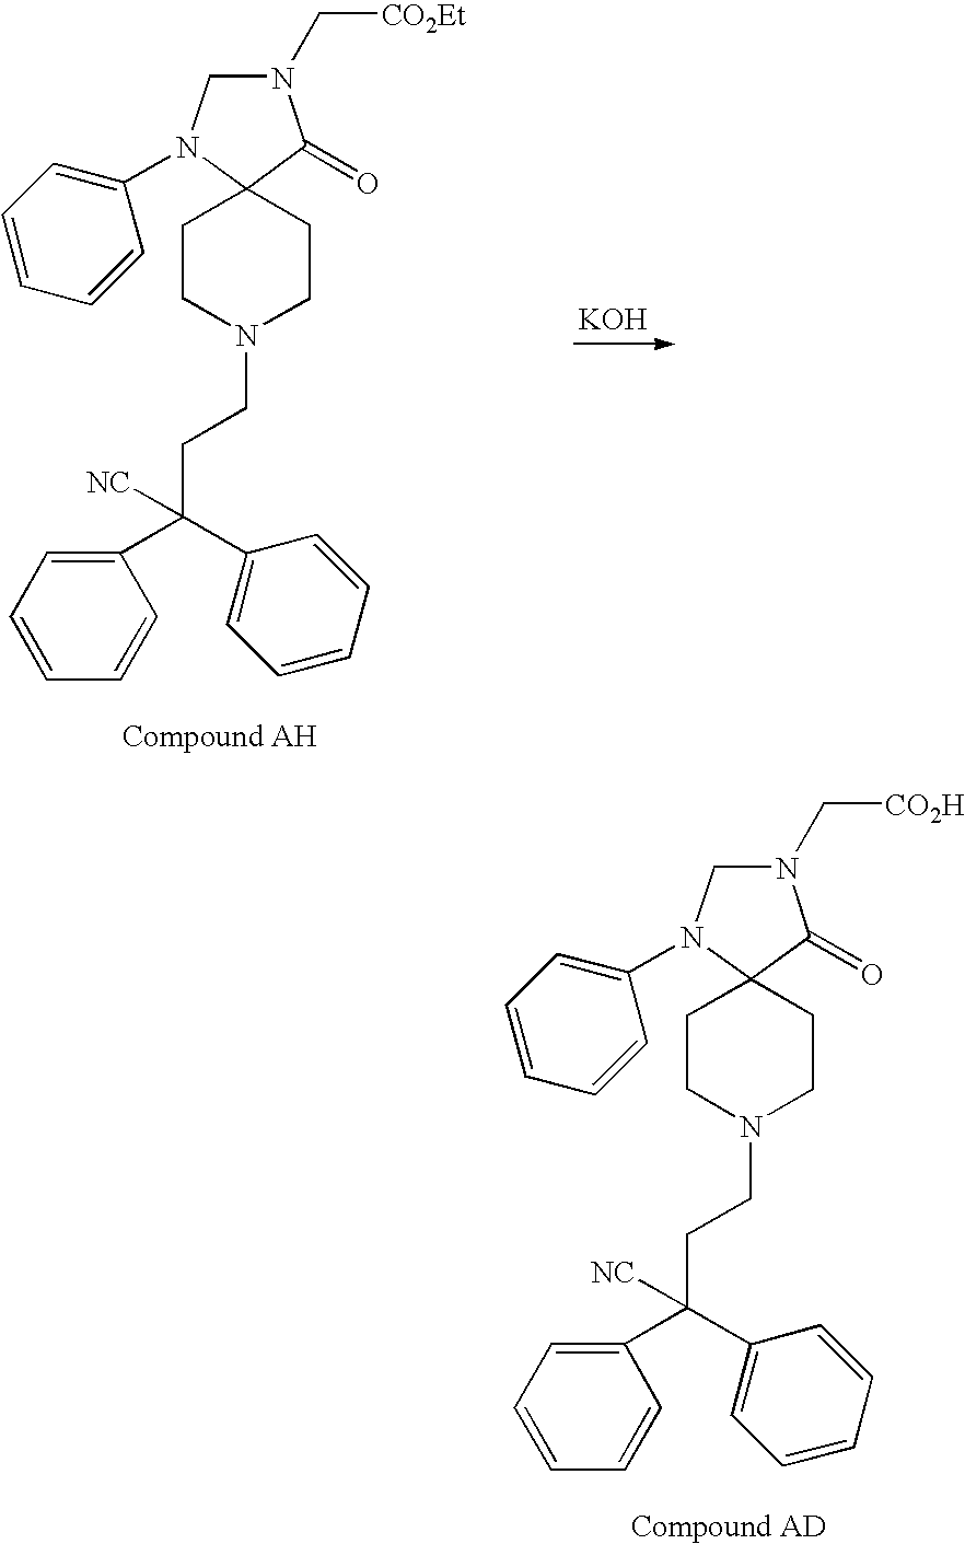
N1(C[CO2Et])CN(C2=CC=CC=C2)C2(C1=O)CCN(CCC(C1=CC=CC=C1)(C1=CC=CC=C1)[NC])CC2.[KOH].N1(C[CO2H])CN(C2=CC=CC=C2)C2(C1=O)CCN(CCC(C1=CC=CC=C1)(C1=CC=CC=C1)[NC])CC2
